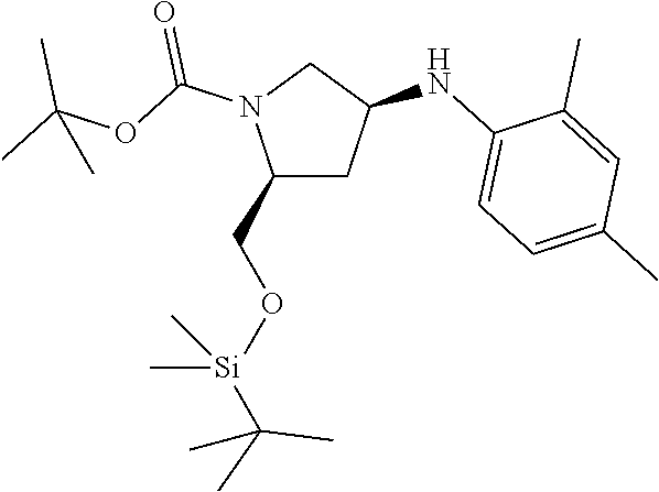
C1(CO[Si](C)(C)C(C)(C)C)CC(NC2=CC=C(C)C=C2C)CN1C(=O)OC(C)(C)C
